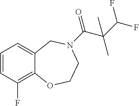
C1=CC(F)=C2C(=C1)CN(C(=O)C(C(F)F)(C)C)CCO2
